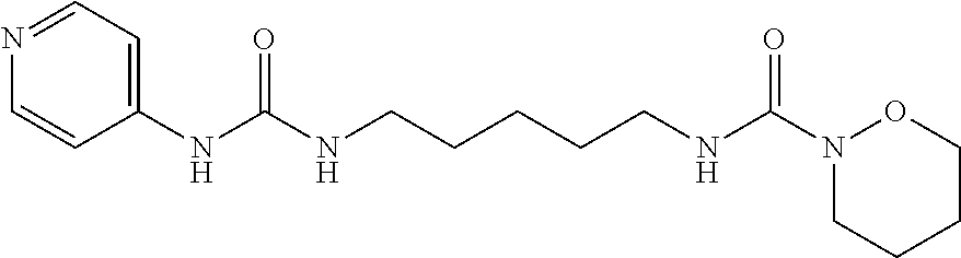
C1=CC(NC(NCCCCCNC(N2OCCCC2)=O)=O)=CC=N1
